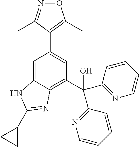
C1=C2C(=C(C(C3=NC=CC=C3)(C3=NC=CC=C3)O)C=C1C1=C(C)ON=C1C)N=C(C1CC1)N2
